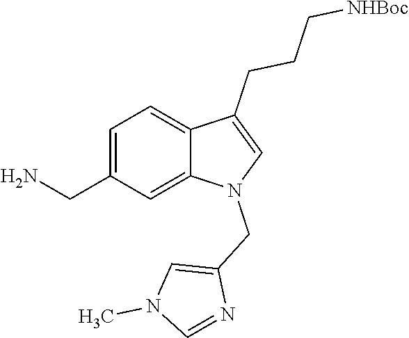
C1=C(CN)C=C2C(=C1)C(CCC[NHBoc])=CN2CC1=CN(C)C=N1
